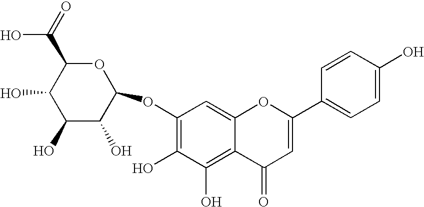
O1C(C(=O)O)C(O)C(O)C(O)C1OC1=C(O)C(O)=C2C(=C1)OC(C1=CC=C(O)C=C1)=CC2=O
